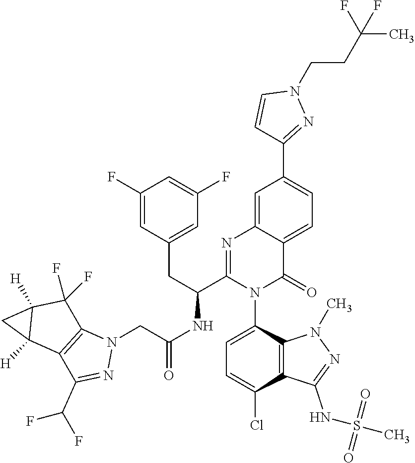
C1(F)=CC(CC(C2=NC3=CC(C4=NN(CCC(C)(F)F)C=C4)=CC=C3C(=O)N2C2=CC=C(Cl)C3=C2N(C)N=C3NS(=O)(=O)C)NC(CN2C3=C(C(C(F)F)=N2)C2([H])C([H])(C3(F)F)C2)=O)=CC(F)=C1
